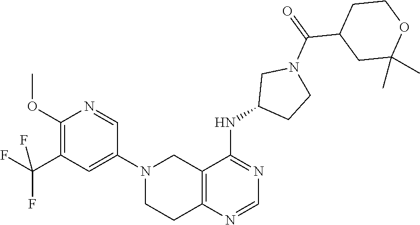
C1(N2CCC3=C(C2)C(NC2CCN(C(C4CC(C)(C)OCC4)=O)C2)=NC=N3)=CC(C(F)(F)F)=C(OC)N=C1
